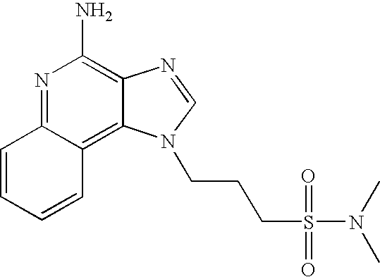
C1=CC=CC2=C3C(=C(N)N=C12)N=CN3CCCS(=O)(=O)N(C)C
